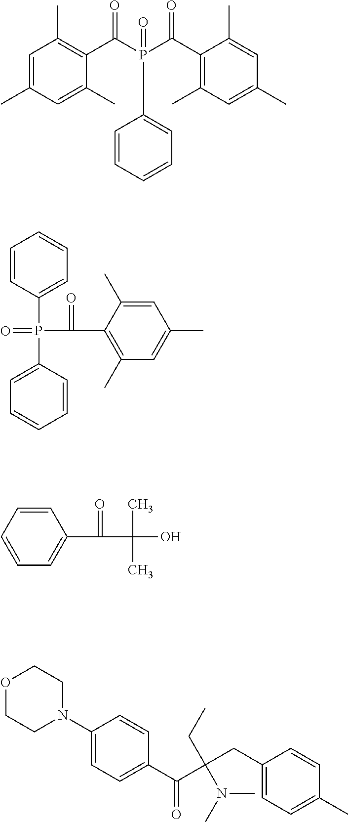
C1=C(C)C=C(C)C(C(P(C(C2=C(C)C=C(C)C=C2C)=O)(=O)C2=CC=CC=C2)=O)=C1C.C1=CC(P(C(=O)C2=C(C)C=C(C)C=C2C)(=O)C2=CC=CC=C2)=CC=C1.C1=CC=C(C(=O)C(C)(O)C)C=C1.O1CCN(C2=CC=C(C(C(CC3=CC=C(C)C=C3)(CC)N(C)C)=O)C=C2)CC1
